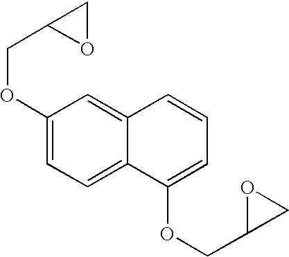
C1(OCC2CO2)=CC=C2C(=C1)C=CC=C2OCC1CO1
